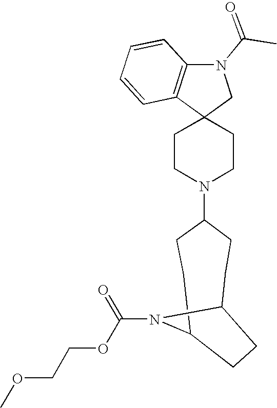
C1CN(C2CCC3N(C(OCCOC)=O)C(CC2)CC3)CCC12CN(C(=O)C)C1=C2C=CC=C1
